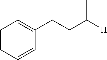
C1=CC=CC(CCC([H])C)=C1
